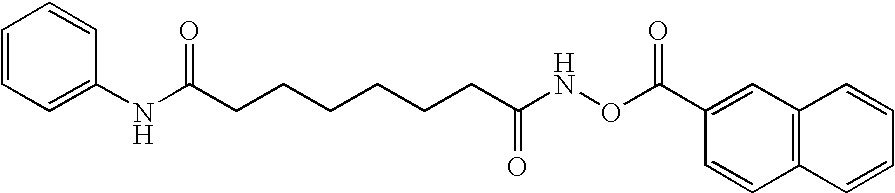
N(C(CCCCCCC(NOC(C1=CC2=C(C=C1)C=CC=C2)=O)=O)=O)C1=CC=CC=C1
